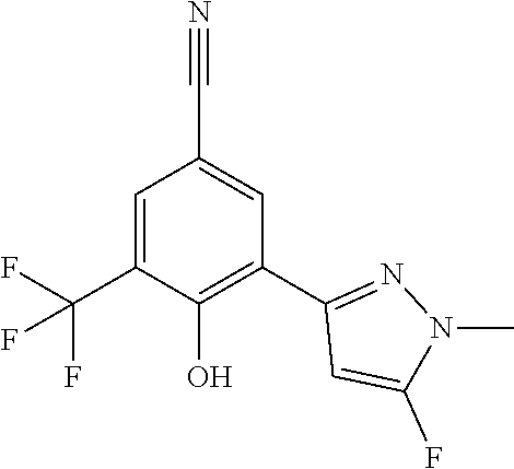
C1=C(C#N)C=C(C(F)(F)F)C(O)=C1C1=NN(C)C(F)=C1
